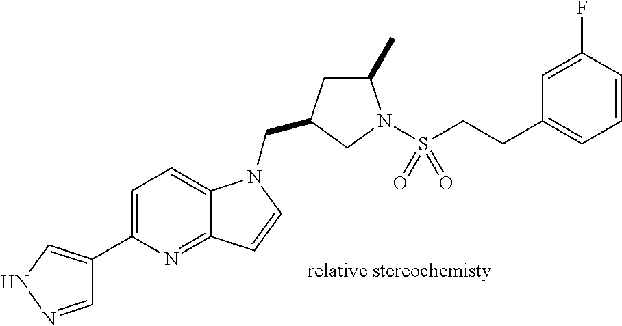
C1=NNC=C1C1=CC=C2C(=N1)C=CN2CC1CC(C)N(S(CCC2=CC=CC(F)=C2)(=O)=O)C1
